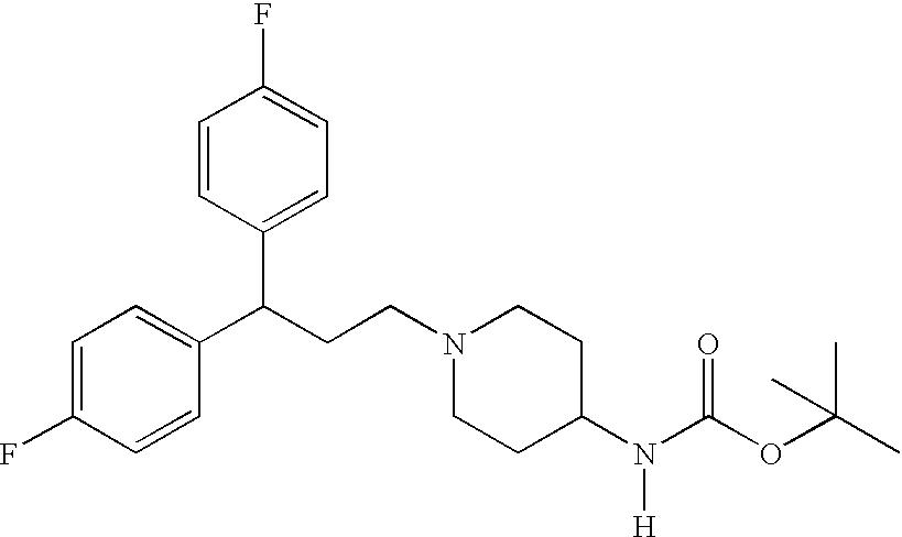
C1=C(F)C=CC(C(C2=CC=C(F)C=C2)CCN2CCC(N(C(OC(C)(C)C)=O)[H])CC2)=C1
